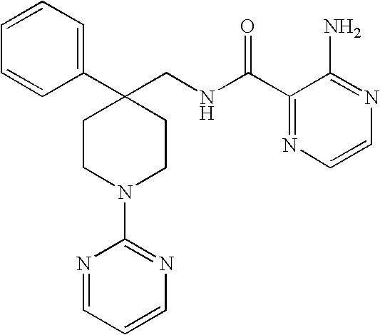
C1=CC=C(C2(CNC(C3=NC=CN=C3N)=O)CCN(C3=NC=CC=N3)CC2)C=C1
